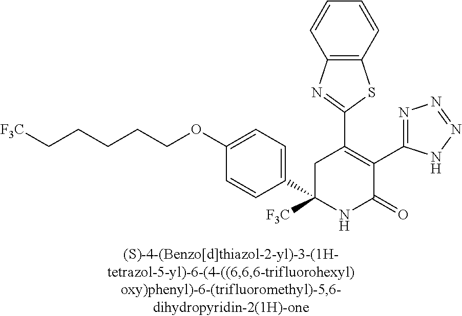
C1(C2=C(C3=NN=NN3)C(=O)NC(C3=CC=C(OCCCCC[F3C])C=C3)([F3C])C2)=NC2=C(S1)C=CC=C2
